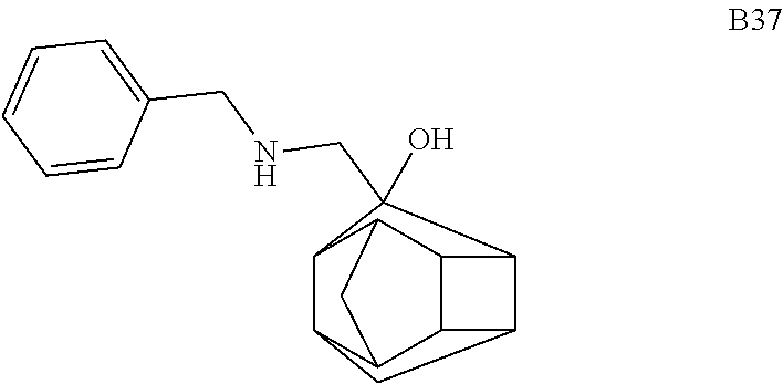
N(CC1(O)C2C3C4C5C(C2C4)C1C5C3)CC1=CC=CC=C1
